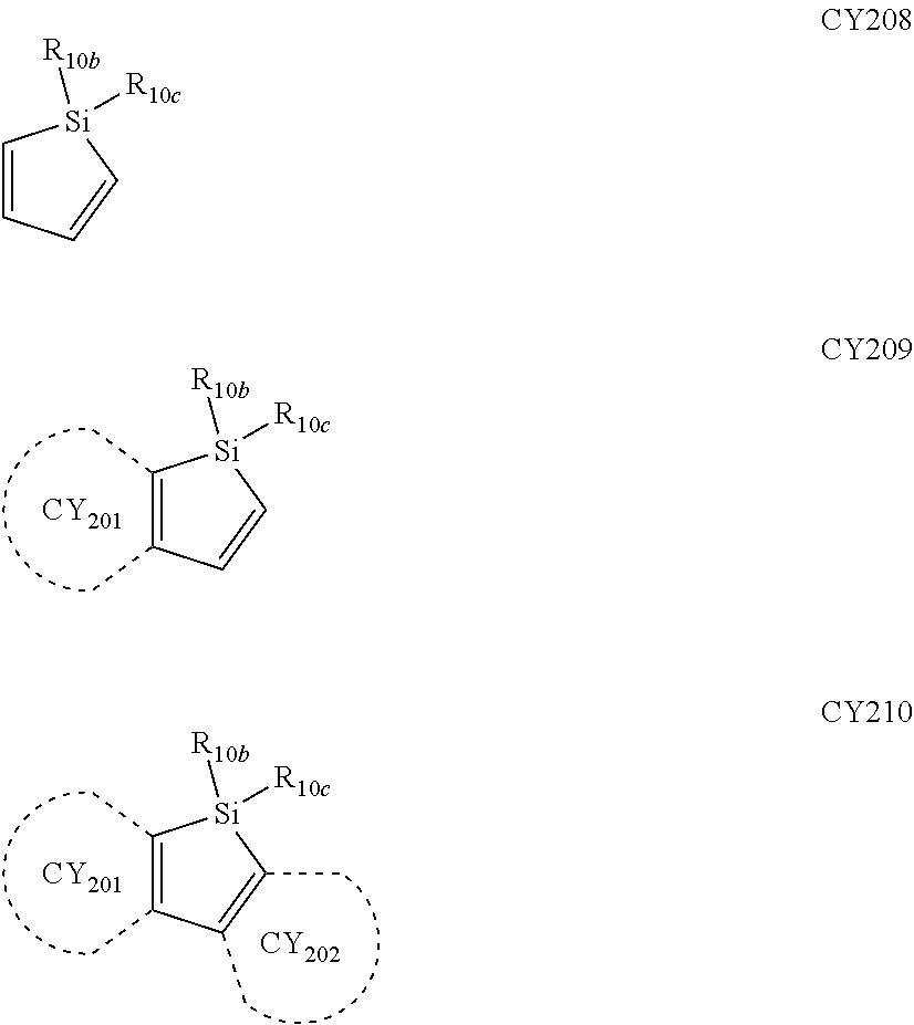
[CY201].C1(C)=C(C)C=C[Si]1([R10b])[R10c].[CY201].[CY202].C1(C)=C(C)C(C)=C(C)[Si]1([R10b])[R10c].C1=CC=C[Si]1([R10b])[R10c]
